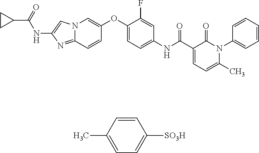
N12C(=NC(NC(C3CC3)=O)=C1)C=CC(OC1=CC=C(NC(=O)C3=CC=C(C)N(C4=CC=CC=C4)C3=O)C=C1F)=C2.C1=CC(C)=CC=C1[SO3H]
